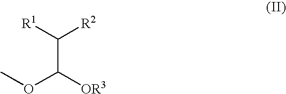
C(C([OR3])OC)([R1])[R2]
